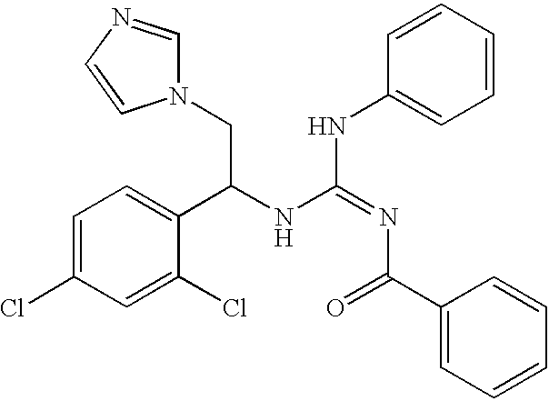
N1(CC(NC(=NC(C2=CC=CC=C2)=O)NC2=CC=CC=C2)C2=CC=C(Cl)C=C2Cl)C=NC=C1
